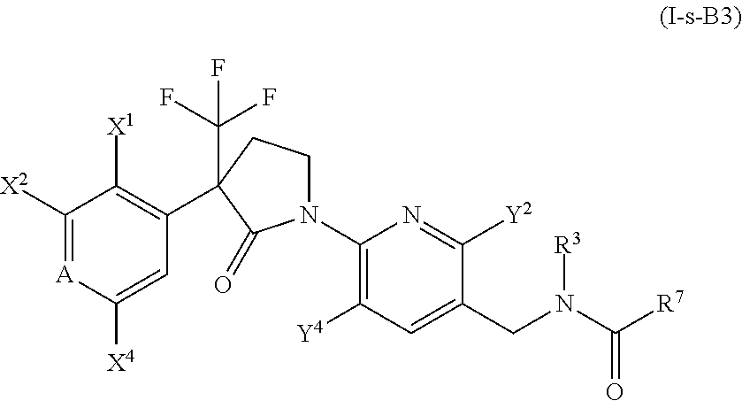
C1([X2])=[A]C([X4])=CC(C2(C(F)(F)F)CCN(C3=C([Y4])C=C(CN([R3])C([R7])=O)C([Y2])=N3)C2=O)=C1[X1]
